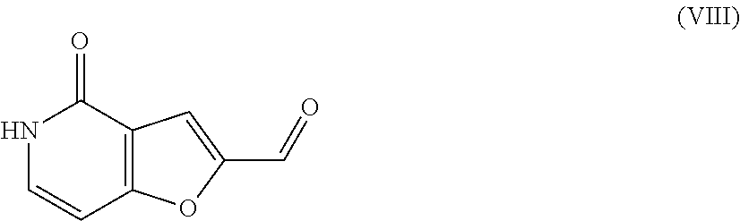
N1C=CC2=C(C1=O)C=C(C=O)O2
